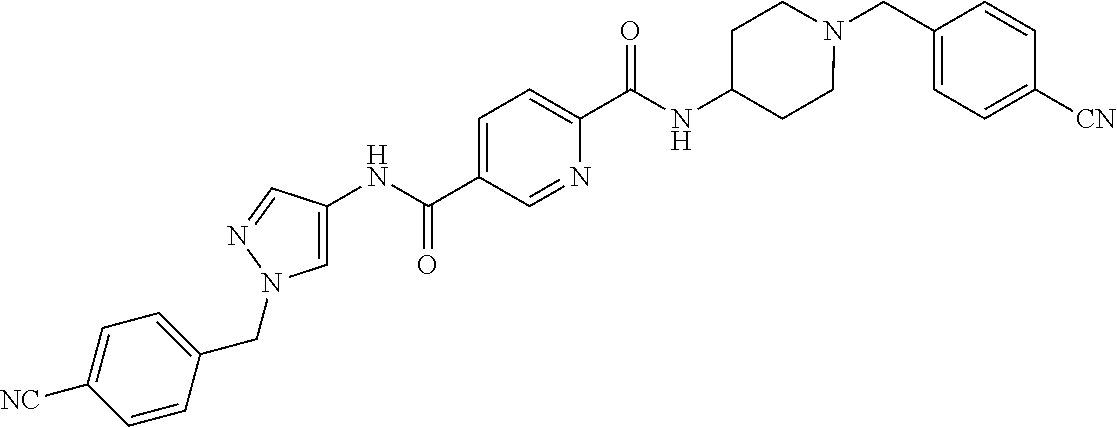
C1([CN])=CC=C(CN2CCC(NC(C3=CC=C(C(NC4=CN(CC5=CC=C([CN])C=C5)N=C4)=O)C=N3)=O)CC2)C=C1
